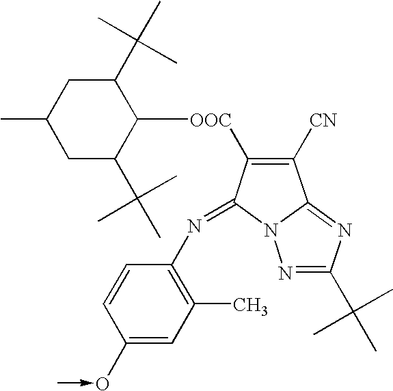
C1([CN])=C([OOC]C2C(C(C)(C)C)CC(C)CC2C(C)(C)C)C(=NC2=C(C)C=C(O-C)C=C2)N2N=C(C(C)(C)C)N=C12
